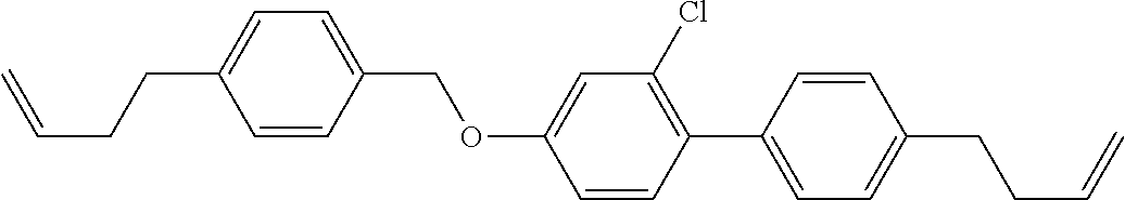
C1=CC(COC2=CC(Cl)=C(C3=CC=C(CCC=C)C=C3)C=C2)=CC=C1CCC=C
